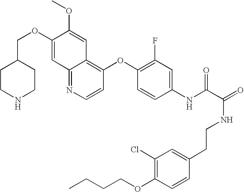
C12=NC=CC(OC3=C(F)C=C(NC(C(=O)NCCC4=CC(Cl)=C(OCCCC)C=C4)=O)C=C3)=C1C=C(OC)C(OCC1CCNCC1)=C2
